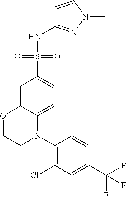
C1=C2C(=CC=C1S(=O)(=O)NC1=NN(C)C=C1)N(C1=C(Cl)C=C(C(F)(F)F)C=C1)CCO2
